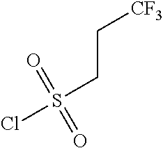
C(S(Cl)(=O)=O)C[CF3]
